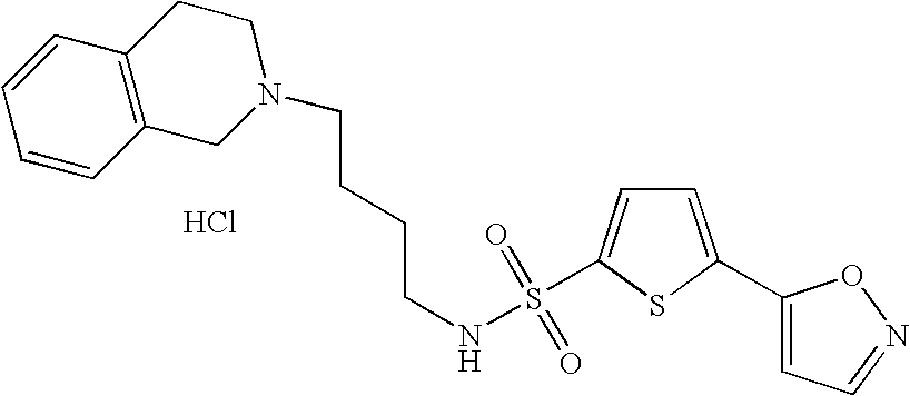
C1=CC=CC2=C1CCN(CCCCNS(=O)(=O)C1=CC=C(C3=CC=NO3)S1)C2.Cl
